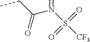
S(NC(CC)=O)(=O)(=O)[CF3]
